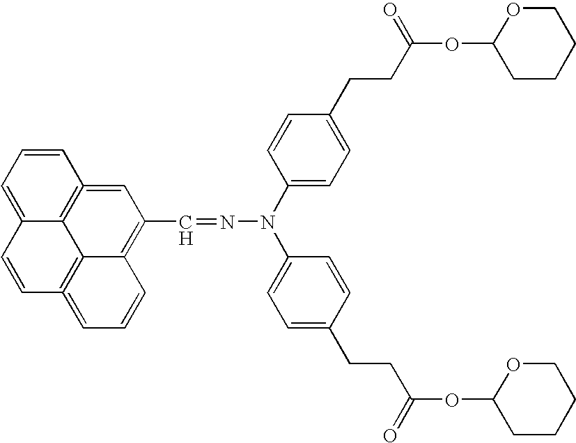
C12=C3=CC(C=NN(C4=CC=C(CCC(OC5CCCCO5)=O)C=C4)C4=CC=C(CCC(OC5CCCCO5)=O)C=C4)=C4C1=C(=CC=C4)C=CC2=CC=C3
